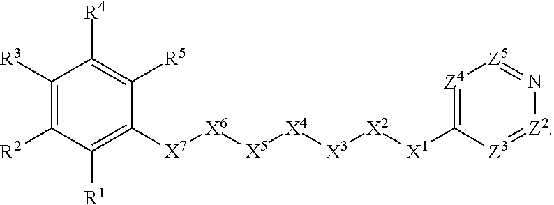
C1([X7][X6][X5][X4][X3][X2][X1]C2=[Z4][Z5]=N[Z2]=[Z3]2)=C([R1])C([R2])=C([R3])C([R4])=C1[R5]
